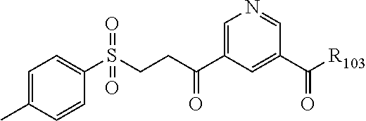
C1=C(C)C=CC(S(CCC(C2=CN=CC(C([R103])=O)=C2)=O)(=O)=O)=C1
